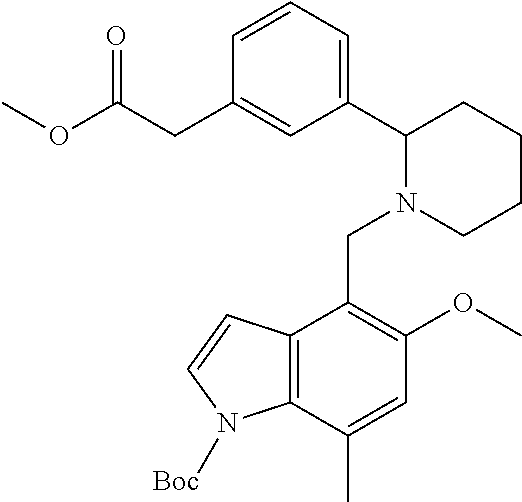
C1=C(CC(OC)=O)C=CC=C1C1N(CC2=C(OC)C=C(C)C3=C2C=CN3[Boc])CCCC1
